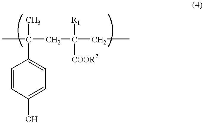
CC(C)(CC([COOR2])([R1])CC)C1=CC=C(O)C=C1
